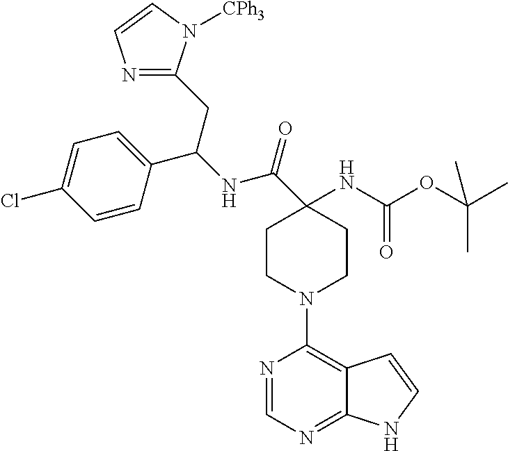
C1(CC(NC(C2(NC(OC(C)(C)C)=O)CCN(C3=C4C(=NC=N3)NC=C4)CC2)=O)C2=CC=C(Cl)C=C2)=NC=CN1[CPh3]
